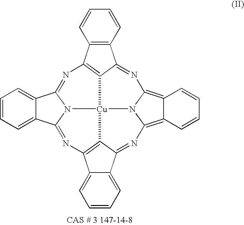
C1=CC=C2C(=C1)C1=NC3=C4C(=NC5=C6C=CC=CC6=C6N5[Cu]45N1C2=NC1=C5C(=N6)C2=CC=CC=C21)C1=C3C=CC=C1
